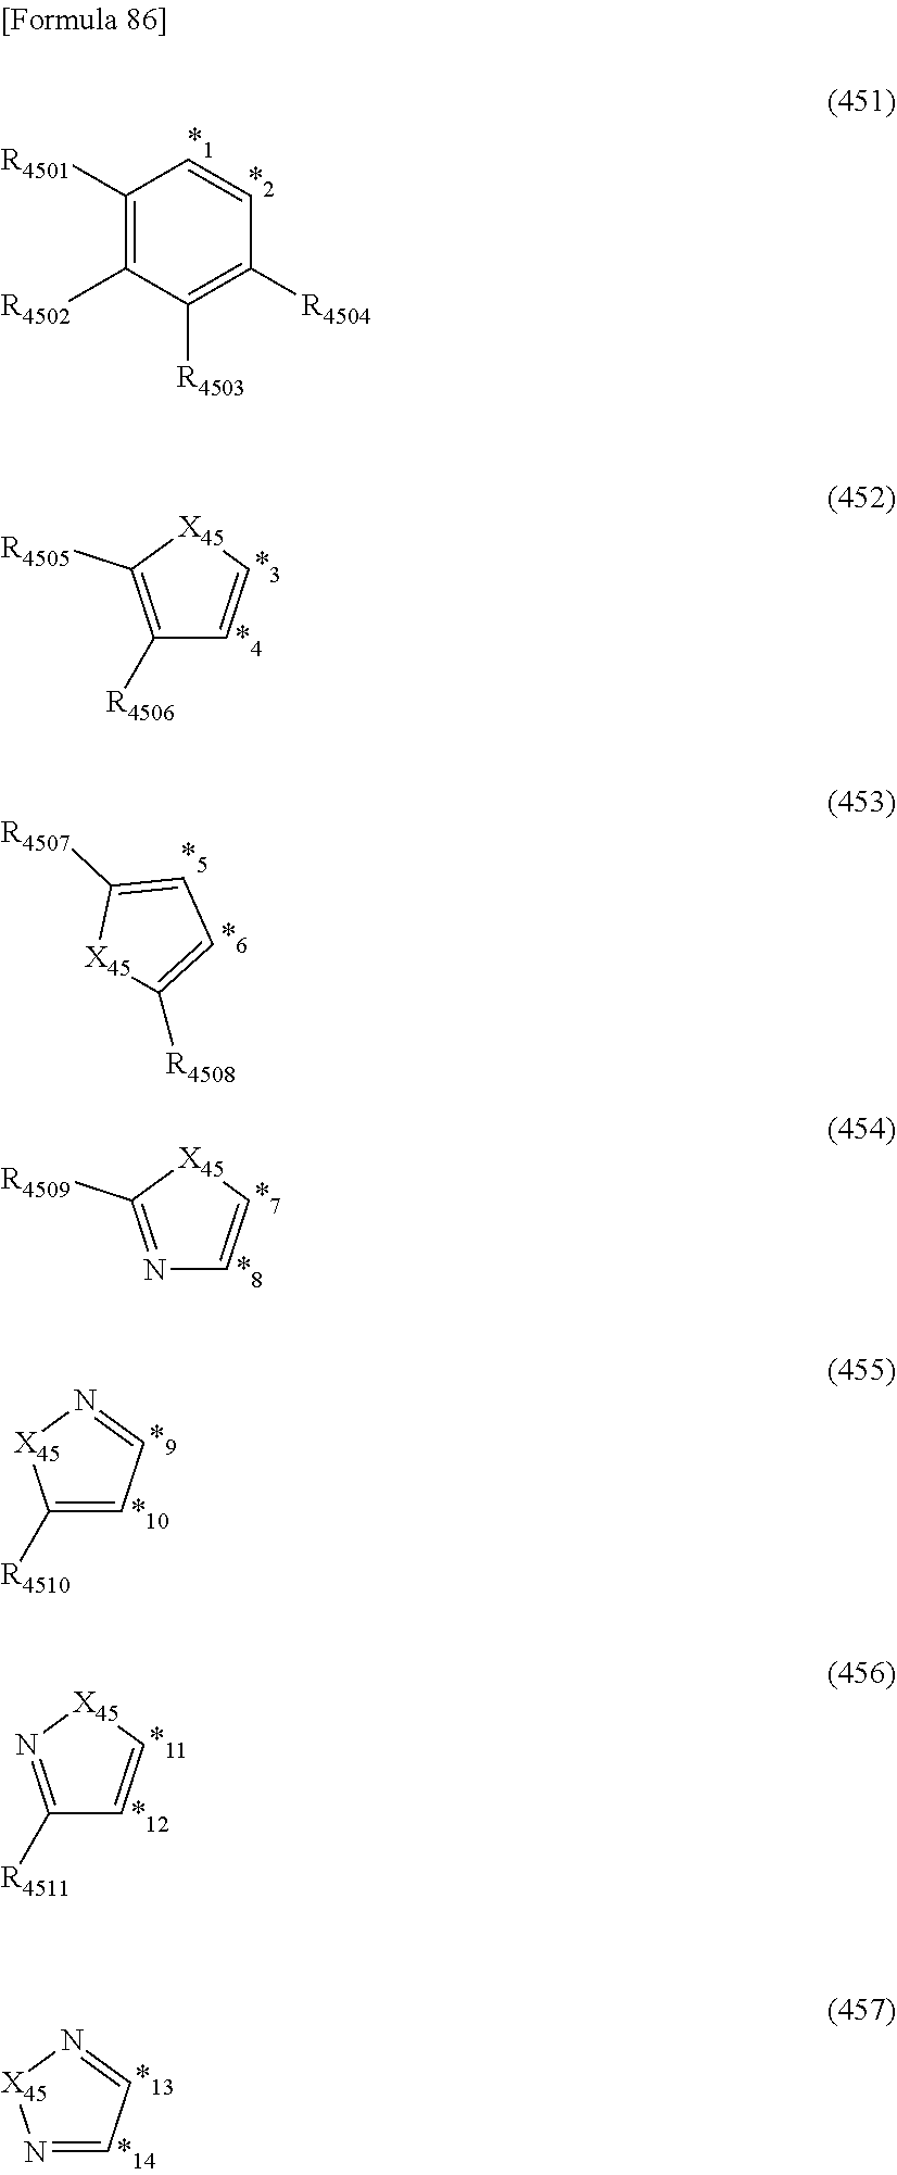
C1([R4501])=C([R4502])C([R4503])=C([R4504])C=C1.[R4506]C1=C([R4505])[X45]C=C1.C1=C([R4507])[X45]C([R4508])=C1.N1=C([R4509])[X45]C=C1.[R4510]C1=CC=N[X45]1.[R4511]C1=N[X45]C=C1.N1=CC=N[X45]1
